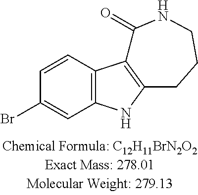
BrC1=CC2=C(C=C1)C1=C(N2)CCCNC1=O
